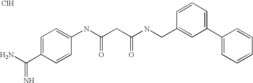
NC(C1=CC=C(NC(CC(NCC2=CC(C3=CC=CC=C3)=CC=C2)=O)=O)C=C1)=N.Cl
